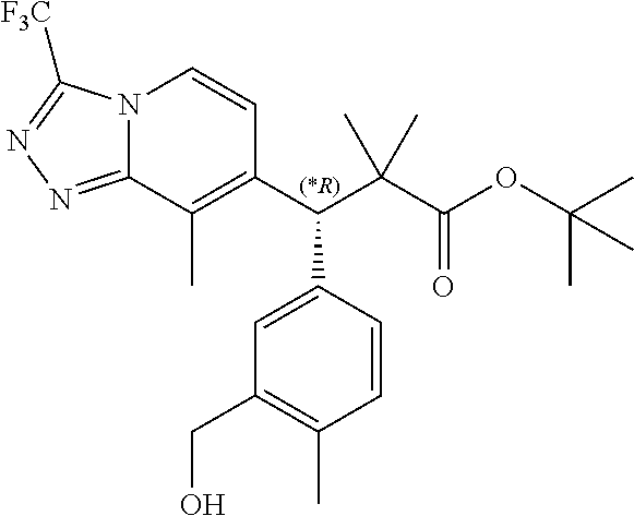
N12C(=NN=C1[F3C])C(C)=C(C(C(C(OC(C)(C)C)=O)(C)C)C1=CC(CO)=C(C)C=C1)C=C2
